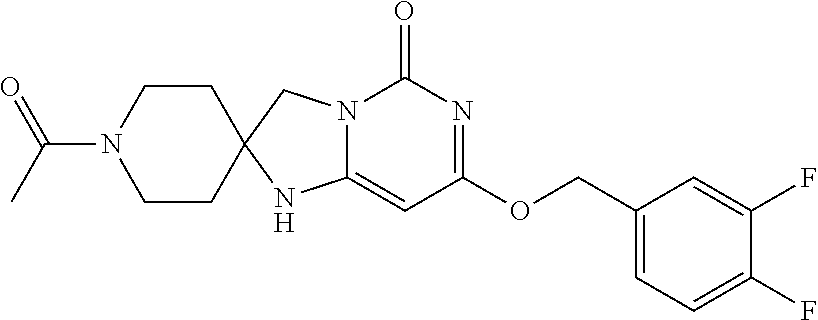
C1CC2(CCN1C(C)=O)NC1=CC(OCC3=CC=C(F)C(F)=C3)=NC(=O)N1C2
